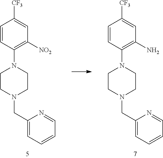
C1=CC(N2CCN(CC3=CC=CC=N3)CC2)=C([NO2])C=C1[CF3].C1=CC(N2CCN(CC3=CC=CC=N3)CC2)=C(N)C=C1[CF3]
